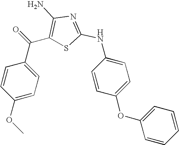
COC1=CC=C(C(C2=C(N)N=C(NC3=CC=C(OC4=CC=CC=C4)C=C3)S2)=O)C=C1
